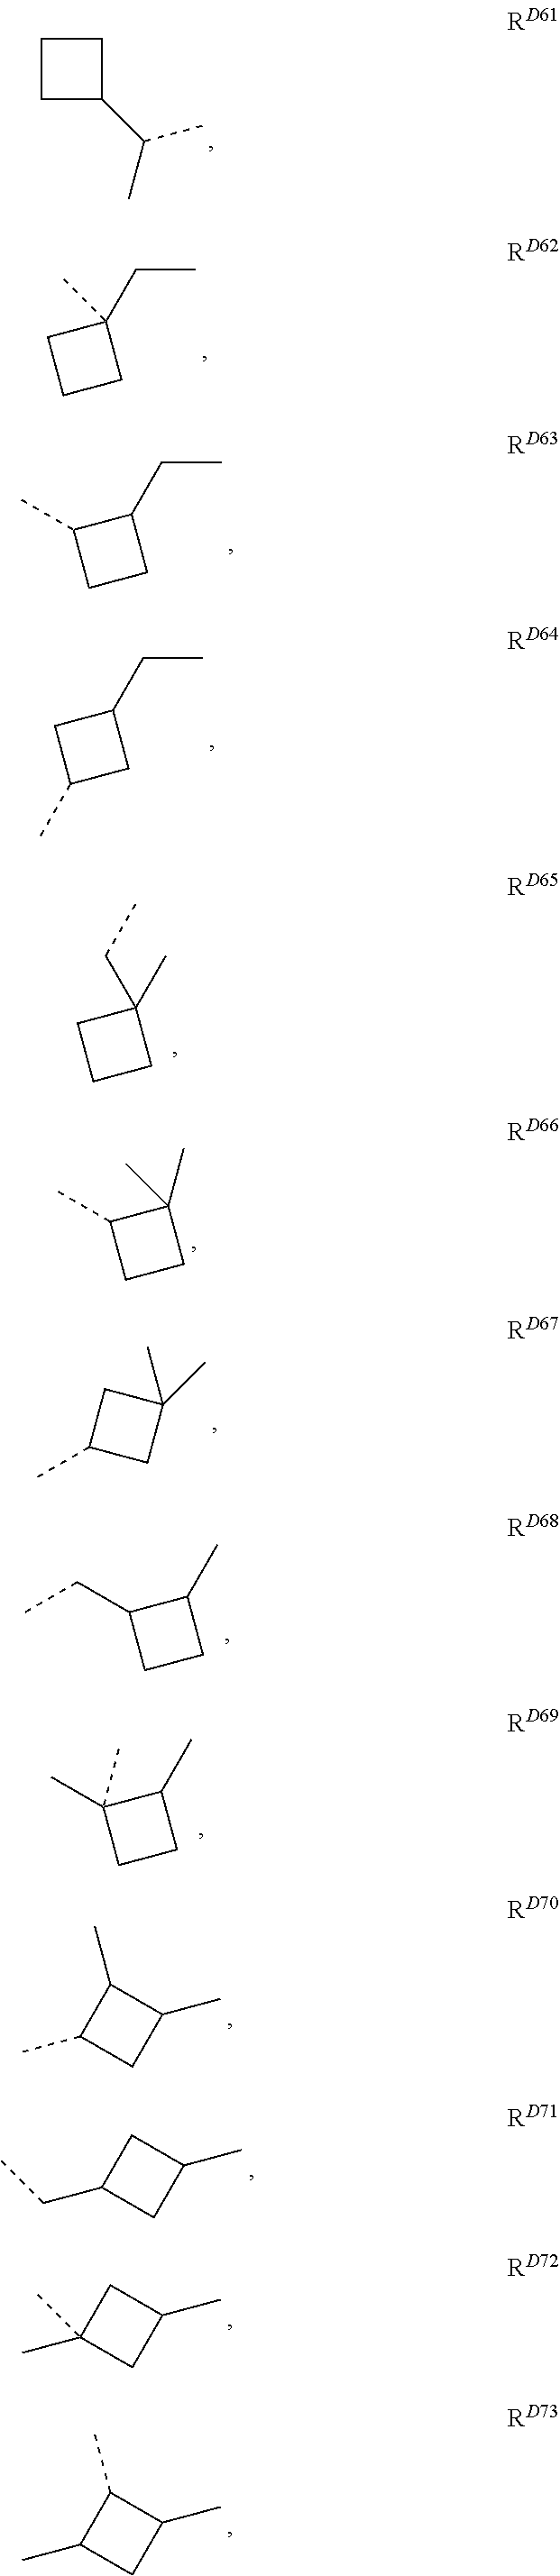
CCC1(C)CCC1.CCC1C(C)CC1.CCC1CC(C)C1.CC1(CC)CCC1.CC1(C)C(C)CC1.C1C(C)CC1(C)C.C1CC(CC)C1C.C1CC(C)(C)C1C.C1(C(C)C)CCC1.C1(C)C(C)CC1C.C1C(CC)CC1C.C1C(C)(C)CC1C.C1(C)C(C)CC1C
